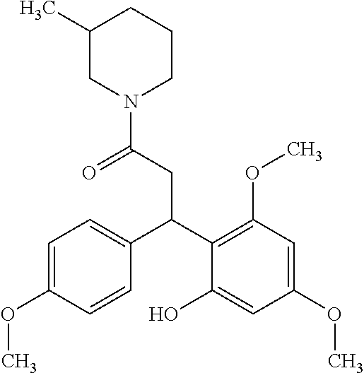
C(C(C1=CC=C(OC)C=C1)C1=C(OC)C=C(OC)C=C1O)C(N1CCCC(C)C1)=O
